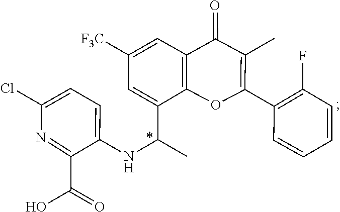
C1(C(=O)O)=NC(Cl)=CC=C1NC(C1=CC([F3C])=CC2=C1OC(C1=C(F)C=CC=C1)=C(C)C2=O)C
